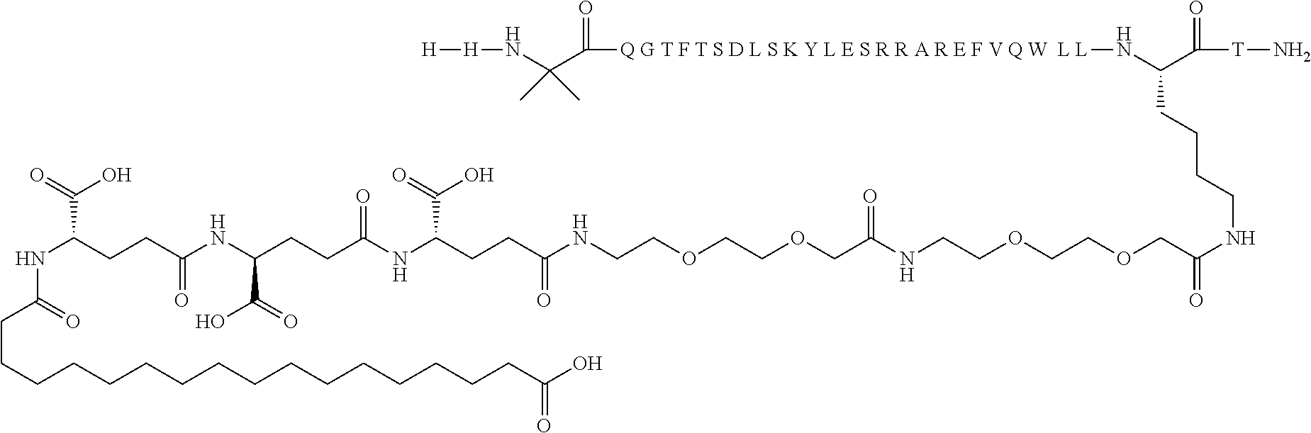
N(C(CCC(NC(CCC(NC(CCC(NCCOCCOCC(NCCOCCOCC(NCCCCC(N[Q G T F T S D L S K Y L E S R R A R E F V Q W  L L]C(C(N[H][H])(C)C)=O)C([T]N)=O)=O)=O)=O)C(=O)O)=O)C(=O)O)=O)C(=O)O)C(=O)CCCCCCCCCCCCCCCCC(O)=O
